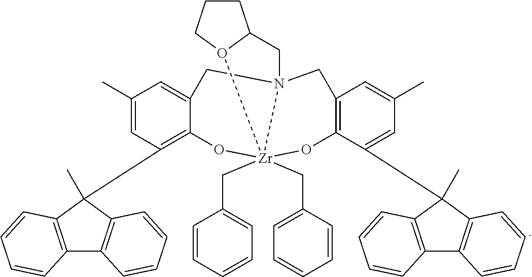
C12=C(C(C)(C3=C4C(=CC(C)=C3)CN35[Zr](CC6=CC=CC=C6)(CC6=CC=CC=C6)(O4)(OC4=C(C=C(C)C=C4C4(C)C6=C(C7=C4C=CC=C7)C=CC=C6)C3)O3CCCC3C5)C3=C1C=CC=C3)C=CC=C2
